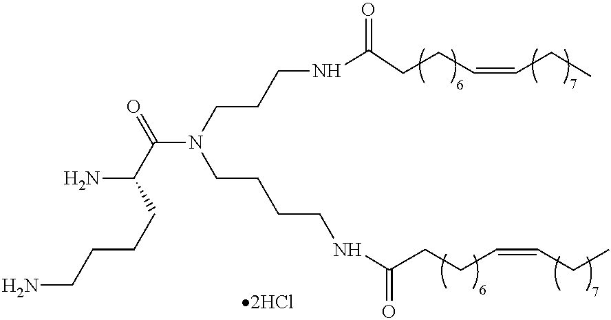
NC(C(N(CCCCNC(CCC=CCC)=O)CCCNC(=O)CCC=CCC)=O)CCCCN
